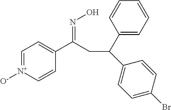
C1=C[N+]([O-])=CC=C1C(=NO)CC(C1=CC=CC=C1)C1=CC=C(Br)C=C1
